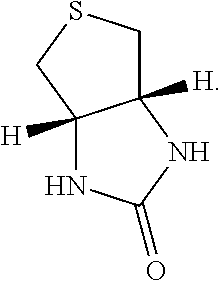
C12([H])NC(=O)NC1([H])CSC2
